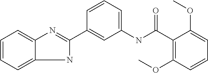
N1C(C2=CC(NC(C3=C(OC)C=CC=C3OC)=O)=CC=C2)=NC2=CC=CC=C12
